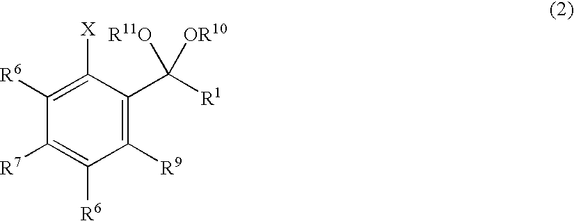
C1([R7])=C([R6])C([R9])=C(C([R1])([R11O])[OR10])C([X])=C1[R6]
